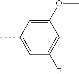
C1(OC)=CC(C)=CC(F)=C1
